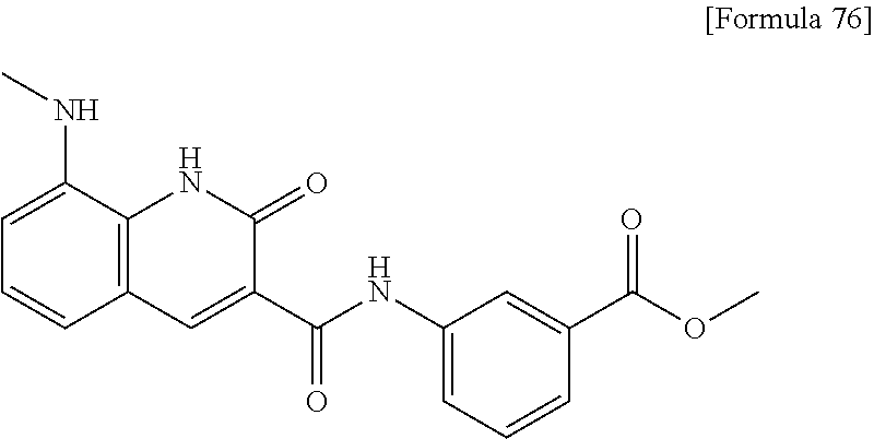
C1=C(NC)C2=C(C=C1)C=C(C(NC1=CC=CC(C(OC)=O)=C1)=O)C(=O)N2
